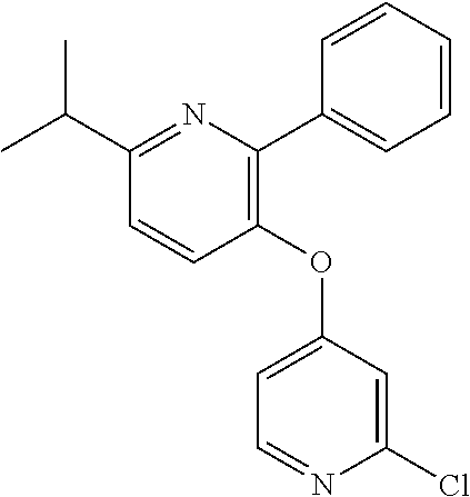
C1=CC(OC2=CC=NC(Cl)=C2)=C(C2=CC=CC=C2)N=C1C(C)C
